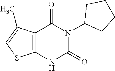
C12=C(NC(=O)N(C3CCCC3)C1=O)SC=C2C
